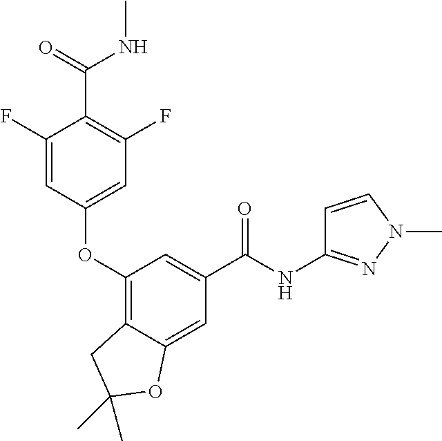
C1(OC2=CC(F)=C(C(=O)NC)C(F)=C2)=C2C(=CC(C(=O)NC3=NN(C)C=C3)=C1)OC(C)(C)C2
